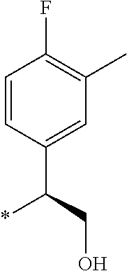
C1=CC(C(CO)*)=CC(C)=C1F
